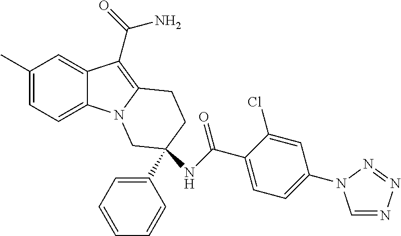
C1(C)=CC=C2C(=C1)C(C(N)=O)=C1N2CC(C2=CC=CC=C2)(NC(=O)C2=CC=C(N3C=NN=N3)C=C2Cl)CC1
